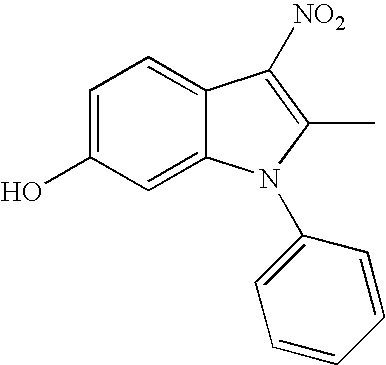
C1=C(O)C=C2C(=C1)C([NO2])=C(C)N2C1=CC=CC=C1
